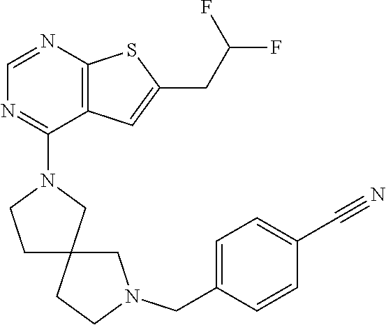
C1=NC2=C(C(N3CCC4(C3)CCN(CC3=CC=C(C#N)C=C3)C4)=N1)C=C(CC(F)F)S2
